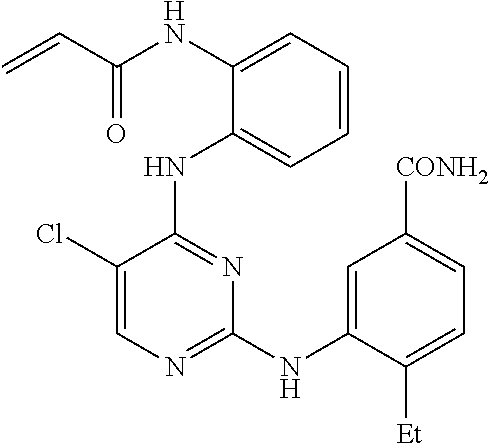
N(C1=CC=CC=C1NC1=NC(NC2=CC([CONH2])=CC=C2[Et])=NC=C1Cl)C(C=C)=O
